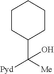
C1(C([Me])([Pyd])O)CCCCC1
